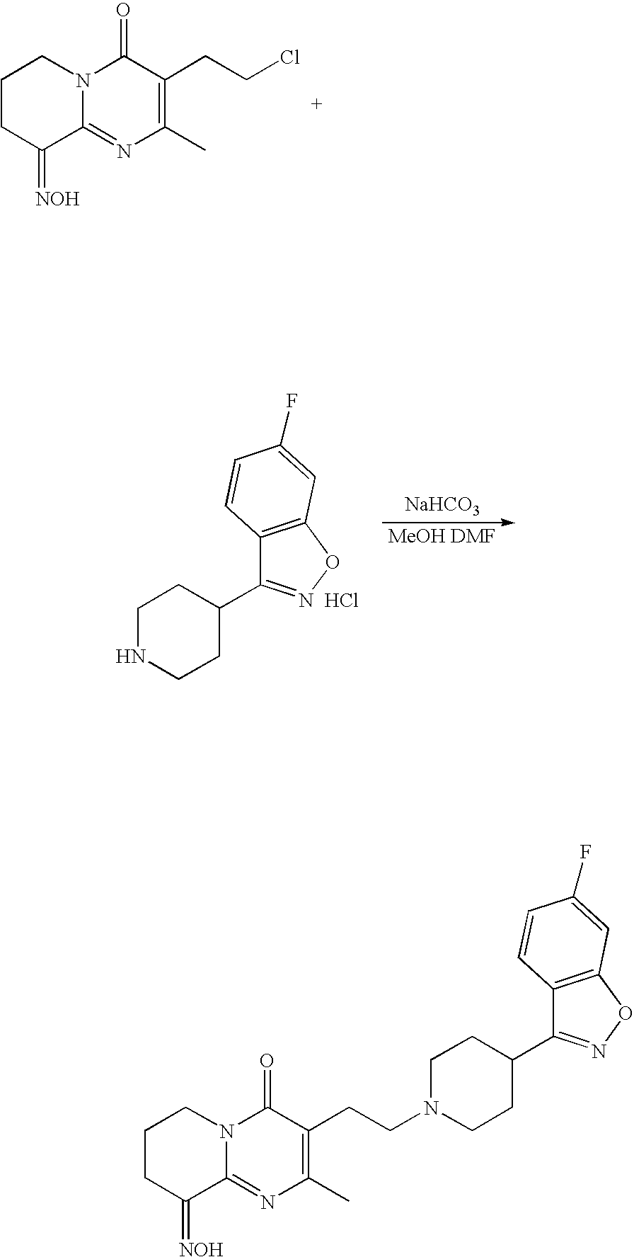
C1CC(=[NOH])C2=NC(C)=C(CCN3CCC(C4=NOC5=C4C=CC(F)=C5)CC3)C(=O)N2C1.C1CC(=[NOH])C2=NC(C)=C(CCCl)C(=O)N2C1.C1NCCC(C2=NOC3=C2C=CC(F)=C3)C1.Cl.[NaHCO3]
